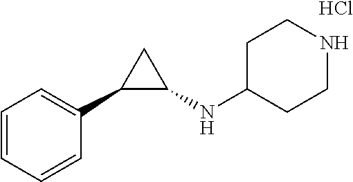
C1=CC=CC=C1C1C(NC2CCNCC2)C1.Cl
